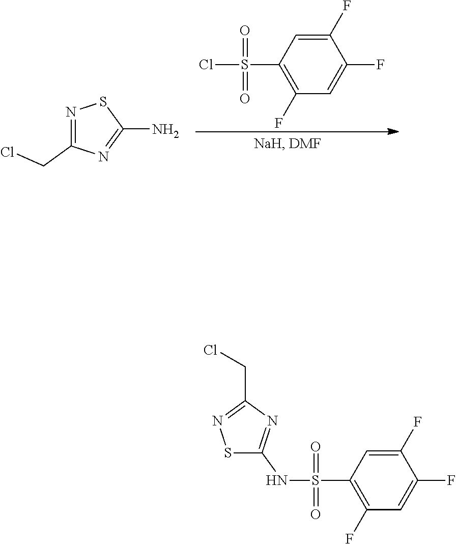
C1(F)=CC(S(Cl)(=O)=O)=C(F)C=C1F.N1=C(CCl)N=C(N)S1.S1C(NS(=O)(=O)C2=C(F)C=C(F)C(F)=C2)=NC(CCl)=N1
